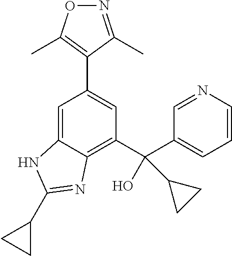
C1=C2C(=C(C(O)(C3=CC=CN=C3)C3CC3)C=C1C1=C(C)ON=C1C)N=C(C1CC1)N2
